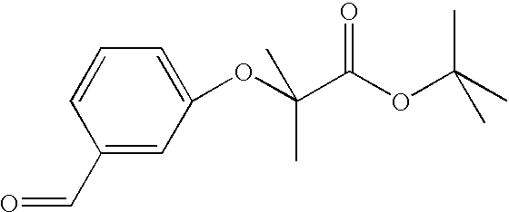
C1(OC(C(OC(C)(C)C)=O)(C)C)=CC=CC(C=O)=C1
